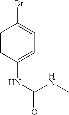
C1=CC(NC(NC)=O)=CC=C1Br
